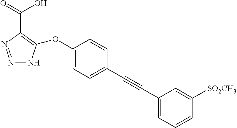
N1=NC(C(O)=O)=C(OC2=CC=C(C#CC3=CC=CC([SO2CH3])=C3)C=C2)N1
